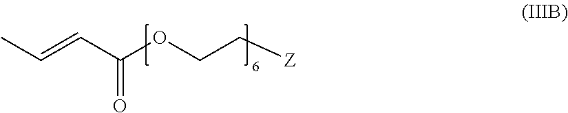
C(=CC(OCC[Z])=O)C
